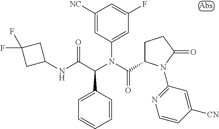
C1(N(C(C2CCC(=O)N2C2=NC=CC([CN])=C2)=O)C(C(NC2CC(F)(F)C2)=O)C2=CC=CC=C2)=CC(F)=CC([NC])=C1
